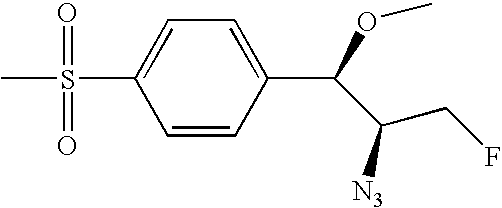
C1(S(=O)(=O)C)=CC=C(C(C(CF)[N3])OC)C=C1
